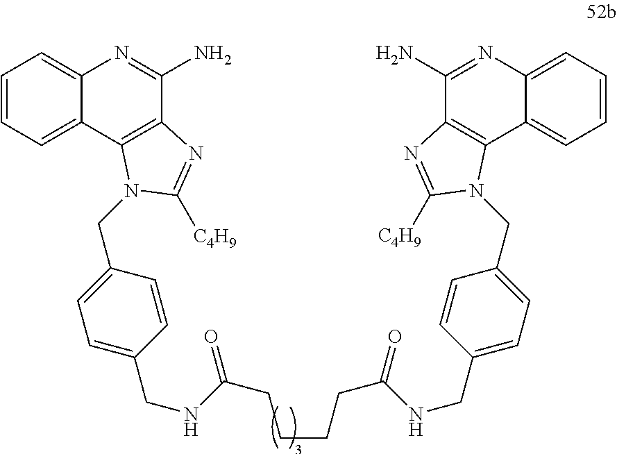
C1=CC=C2C(=C1)N=C(N)C1=C2N(CC2=CC=C(CNC(CCCCC(NCC3=CC=C(CN4C5=C(C(N)=NC6=CC=CC=C65)N=C4[C4H9])C=C3)=O)=O)C=C2)C([C4H9])=N1
